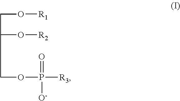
C(O[R1])C(O[R2])COP([R3])([O-])=O
